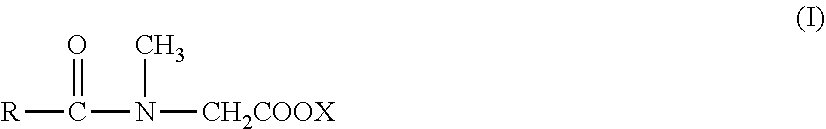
[R]C(=O)N(C)[CH2COOX]
